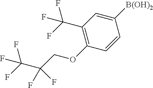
C1([B(OH)2])=CC(C(F)(F)F)=C(OCC(C(F)(F)F)(F)F)C=C1
